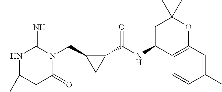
CC1(C)NC(=N)N(CC2CC2C(NC2C3=C(OC(C)(C)C2)C=C(C)C=C3)=O)C(=O)C1
